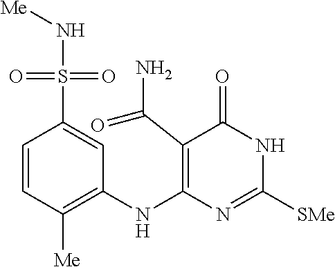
C1=CC([Me])=C(NC2=C(C(N)=O)C(=O)NC([SMe])=N2)C=C1S(=O)(=O)N[Me]
